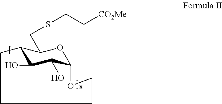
C12C(O)C(O)C(OC1CSCC[CO2Me])OCCCC2
